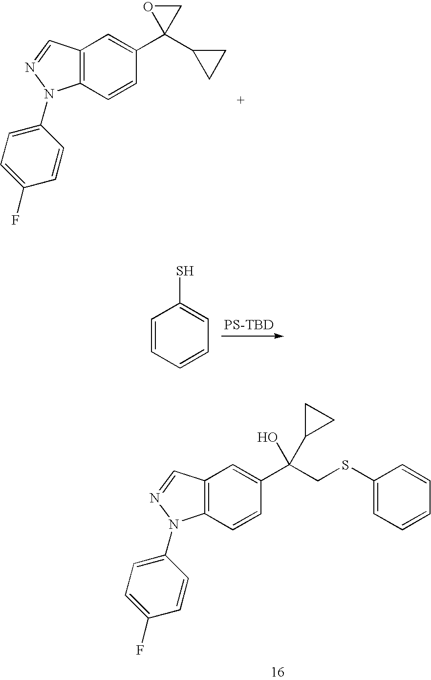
C12=C(C=CC(C(CSC3=CC=CC=C3)(O)C3CC3)=C1)N(C1=CC=C(F)C=C1)N=C2.C12=C(C=CC(C3(C4CC4)CO3)=C1)N(C1=CC=C(F)C=C1)N=C2.[PS-TBD].C1=CC=CC=C1S
